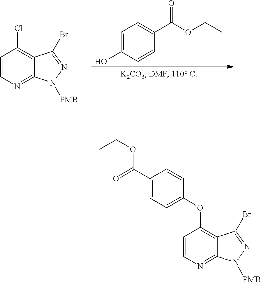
C1=CN=C2C(=C1OC1=CC=C(C(=O)OCC)C=C1)C(Br)=NN2[PMB].C1=CN=C2C(=C1Cl)C(Br)=NN2[PMB].C1=C(O)C=CC(C(OCC)=O)=C1
